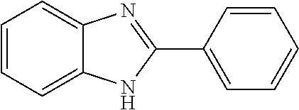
C1=CC=C2C(=C1)N=C(C1=CC=CC=C1)N2
